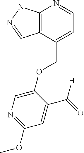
C12=C(C(COC3=CN=C(OC)C=C3C(=O)[H])=CC=N1)C=NN2
